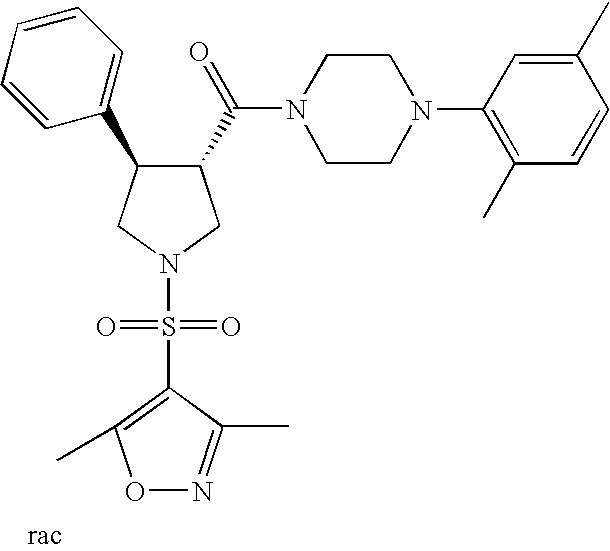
C1(C(N2CCN(C3=C(C)C=CC(C)=C3)CC2)=O)C(C2=CC=CC=C2)CN(S(C2=C(C)ON=C2C)(=O)=O)C1
